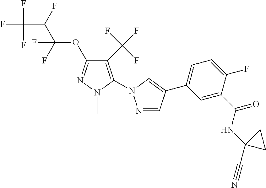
FC(C(F)C(F)(F)OC1=NN(C)C(N2N=CC(C3=CC=C(F)C(C(=O)NC4(C#N)CC4)=C3)=C2)=C1C(F)(F)F)(F)F
